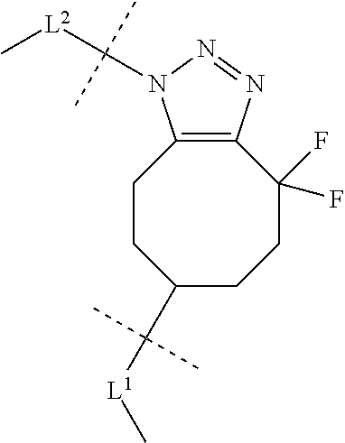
C1(F)(F)CCC(C([L1]C)(C)C)CCC2=C1N=NN2C([L2]C)(C)C
